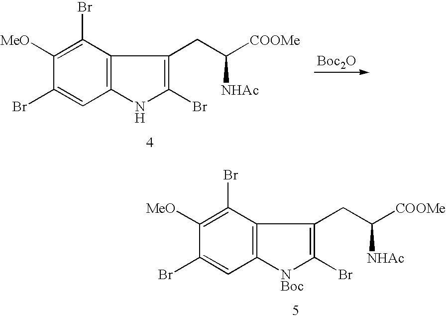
[Boc2O].C12=C(NC(Br)=C1CC([COOMe])[NHAc])C=C(Br)C([MeO])=C2Br.C12=C([NBoc]C(Br)=C1CC([COOMe])[NHAc])C=C(Br)C([MeO])=C2Br
